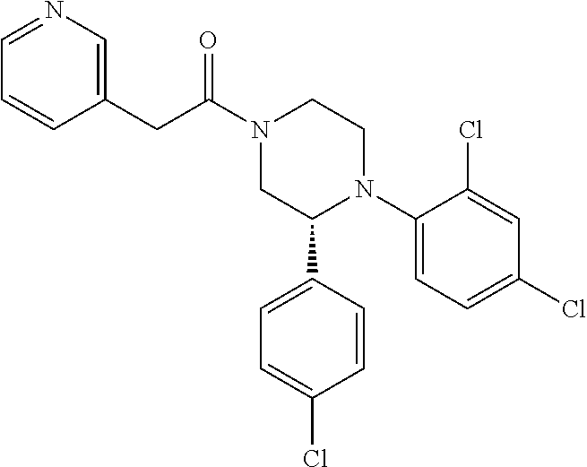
C(C(N1CC(C2=CC=C(Cl)C=C2)N(C2=CC=C(Cl)C=C2Cl)CC1)=O)C1=CN=CC=C1
